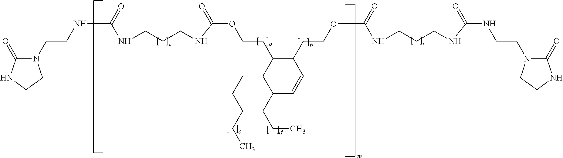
N1(CCNC(=O)NCCCNC(OCCC2C(CCCCC)C(CCC)C=CC2CCOC(NCCCNC(NCCN2C(=O)NCC2)=O)=O)=O)C(=O)NCC1
